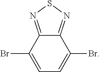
C12=NSN=C1C(Br)=CC=C2Br
